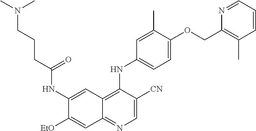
C1=C([CN])C(NC2=CC=C(OCC3=C(C)C=CC=N3)C(C)=C2)=C2C(=N1)C=C([EtO])C(NC(CCCN(C)C)=O)=C2
